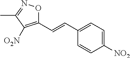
C1(C=CC2=CC=C([NO2])C=C2)=C([O2N])C(C)=NO1
